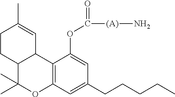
C1CC2C(C=C1C)C1=C(OC2(C)C)C=C(CCCCC)C=C1OC(=O)[(A)]N
